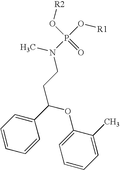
C1=CC=C(C(OC2=CC=CC=C2C)CCN(P(O[R1])(=O)O[R2])C)C=C1
